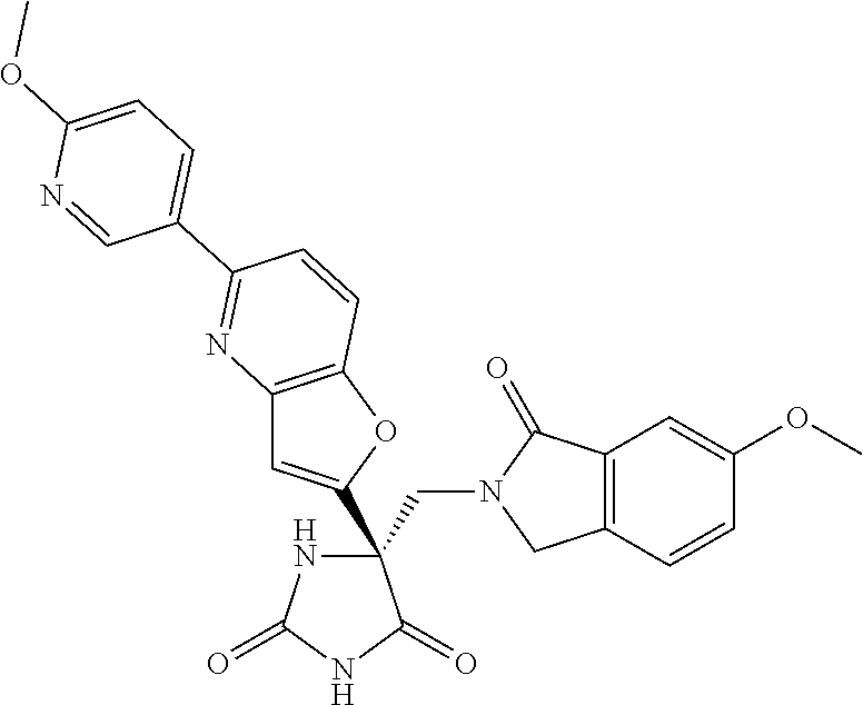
C(C1(C2=CC3=C(O2)C=CC(C2=CC=C(OC)N=C2)=N3)NC(=O)NC1=O)N1CC2=C(C1=O)C=C(OC)C=C2
